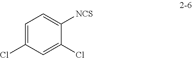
C1=C(Cl)C=C(Cl)C([NCS])=C1
